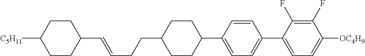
C1(C=CCCC2CCC(C3=CC=C(C4=CC=C([OC4H9])C(F)=C4F)C=C3)CC2)CCC([C5H11])CC1
